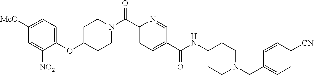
C1CN(C(C2=CC=C(C(=O)NC3CCN(CC4=CC=C([CN])C=C4)CC3)C=N2)=O)CCC1OC1=CC=C([MeO])C=C1[NO2]
